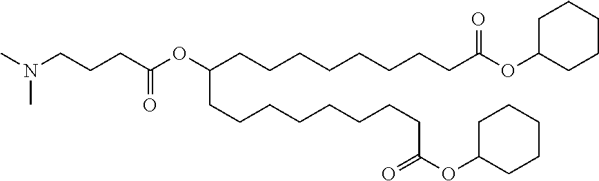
CN(CCCC(OC(CCCCCCCCC(OC1CCCCC1)=O)CCCCCCCCC(=O)OC1CCCCC1)=O)C
